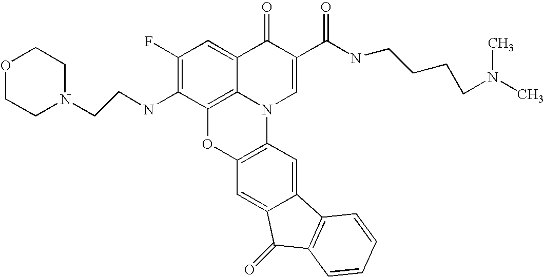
C1(F)=C(NCCN2CCOCC2)C2=C3C(=C1)C(=O)C(C(NCCCCN(C)C)=O)=CN3C1=C(O2)C=C2C(=C1)C1=C(C2=O)C=CC=C1
